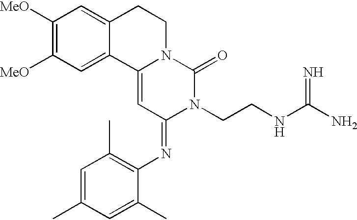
C1([MeO])=C([MeO])C=C2C(=C1)CCN1C2=CC(=NC2=C(C)C=C(C)C=C2C)N(CCNC(N)=N)C1=O
